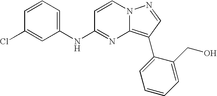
C1(NC2=NC3=C(C4=CC=CC=C4CO)C=NN3C=C2)=CC=CC(Cl)=C1
